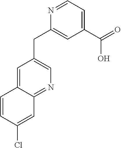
N1=CC=C(C(O)=O)C=C1CC1=CN=C2C(=C1)C=CC(Cl)=C2
